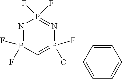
N1=P(F)(F)C=P(F)(OC2=CC=CC=C2)N=P1(F)F
